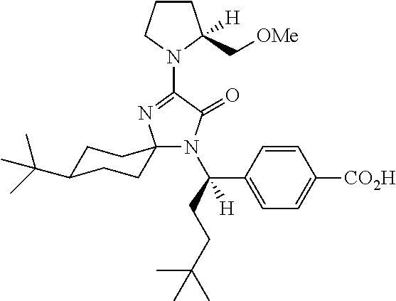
N1(C2=NC3(N(C(CCC(C)(C)C)(C4=CC=C([CO2H])C=C4)[H])C2=O)CCC(C(C)(C)C)CC3)C(C[OMe])([H])CCC1
